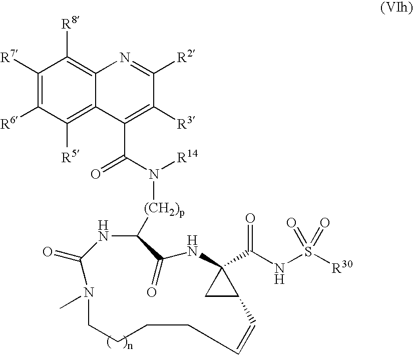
C1([R7])=C([R6])C([R5])=C2C(=C1[R8])N=C([R2])C([R3])=C2C(N([(CH2)p]C1C(=O)NC2(C(NS([R30])(=O)=O)=O)CC2C=CCCCCN(C)C(=O)N1)[R14])=O
